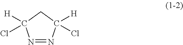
N1=NC([H])(Cl)CC1([H])Cl
